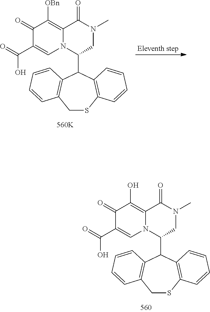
C1SC2=C(C(C3CN(C)C(=O)C4=C([OBn])C(=O)C(C(=O)O)=CN34)C3=C1C=CC=C3)C=CC=C2.C1SC2=C(C(C3CN(C)C(=O)C4=C(O)C(=O)C(C(=O)O)=CN34)C3=C1C=CC=C3)C=CC=C2
